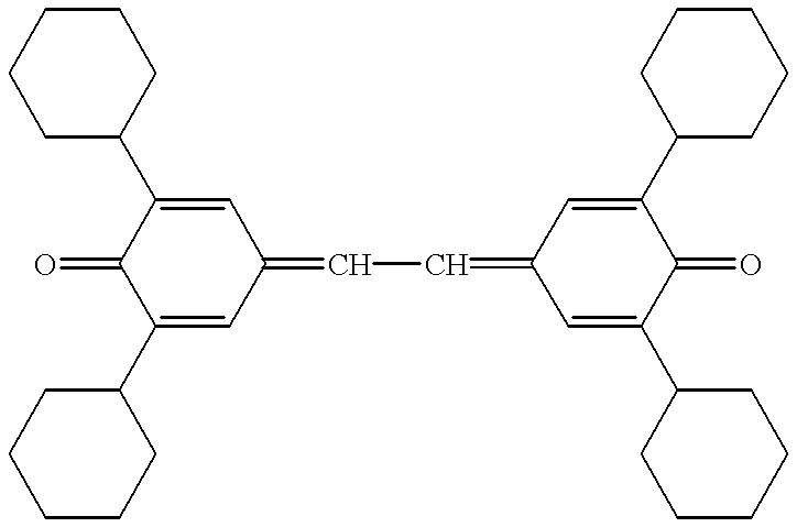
O=C1C(C2CCCCC2)=CC(=CC=C2C=C(C3CCCCC3)C(=O)C(C3CCCCC3)=C2)C=C1C1CCCCC1
